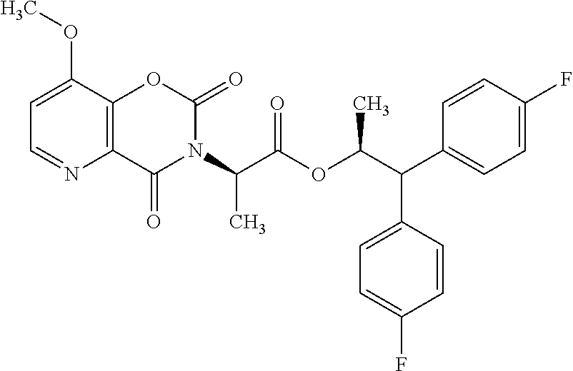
C1=C(OC)C2=C(N=C1)C(=O)N(C(C(OC(C(C1=CC=C(F)C=C1)C1=CC=C(F)C=C1)C)=O)C)C(=O)O2
